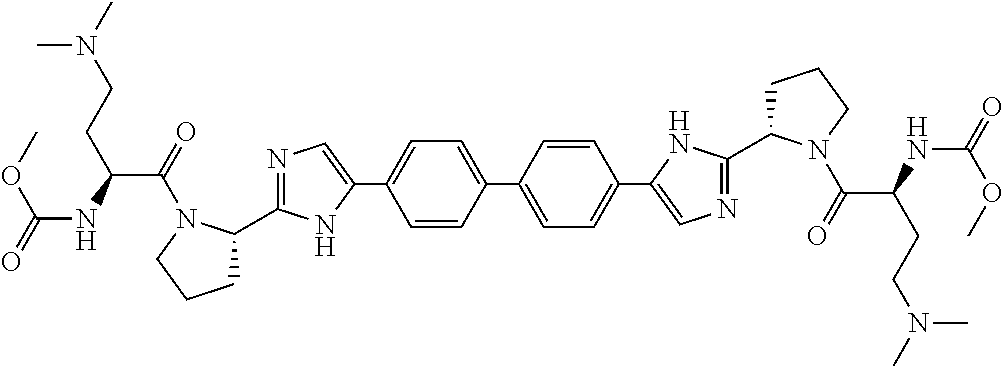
C1=C(C2=CC=C(C3=CN=C(C4CCCN4C(=O)C(NC(=O)OC)CCN(C)C)N3)C=C2)C=CC(C2=CN=C(C3CCCN3C(=O)C(NC(OC)=O)CCN(C)C)N2)=C1
